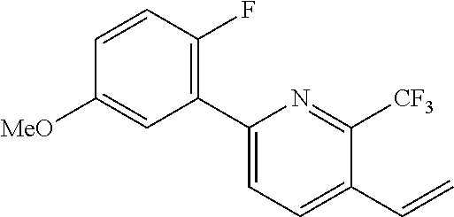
C1(C2=CC=C(C=C)C([CF3])=N2)=C(F)C=CC([MeO])=C1
